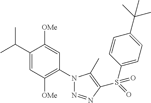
C1(C(C)C)=CC([OMe])=C(N2N=NC(S(=O)(C3=CC=C(C(C)(C)C)C=C3)=O)=C2C)C=C1[OMe]
